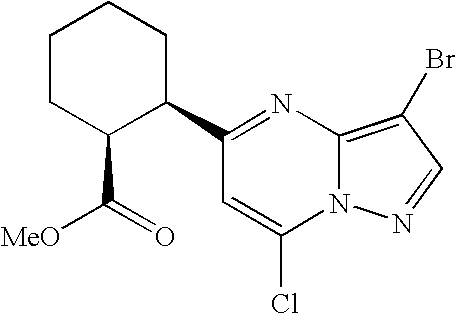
C1(C2=NC3=C(Br)C=NN3C(Cl)=C2)CCCCC1C([MeO])=O
